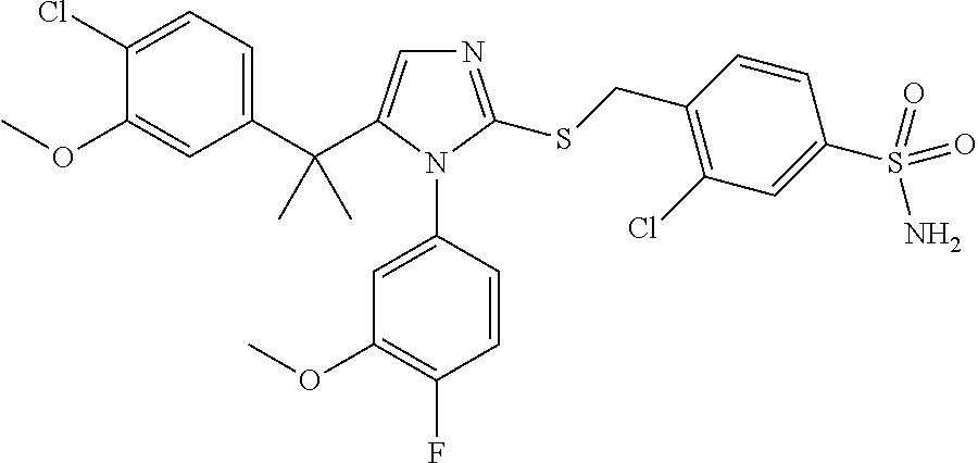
C1(C(C2=CN=C(SCC3=C(Cl)C=C(S(N)(=O)=O)C=C3)N2C2=CC(OC)=C(F)C=C2)(C)C)=CC=C(Cl)C(OC)=C1
